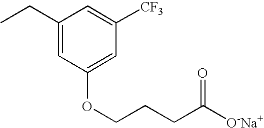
C1(CC)=CC(OCCCC([O-Na+])=O)=CC([CF3])=C1
